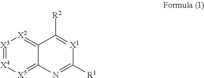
[X3]1=[X4][X5]=C2C(=[X2]1)C([R2])=[X1]C([R1])=N2
